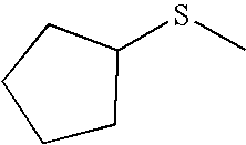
C1CC(SC)CC1
